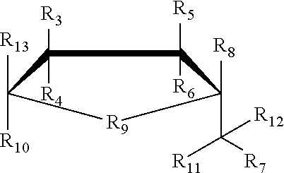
C1([R5])([R6])C([R8])(C([R7])([R11])[R12])[R9]C([R13])([R10])C1([R3])[R4]
